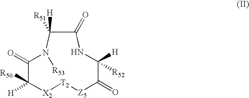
C1([H])([R52])C(=O)[Z5][T2][X2]C([R50])([H])C(=O)N([R53])C([H])([R51])C(=O)N1
